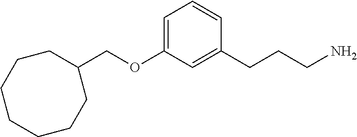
C1=C(OCC2CCCCCCC2)C=C(CCCN)C=C1
